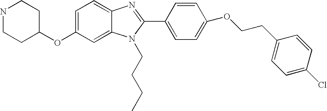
N1CCC(OC2=CC=C3C(=C2)N(CCCC)C(C2=CC=C(OCCC4=CC=C(Cl)C=C4)C=C2)=N3)CC1
